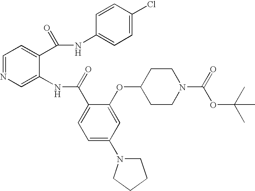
C1=NC=C(NC(C2=CC=C(N3CCCC3)C=C2OC2CCN(C(=O)OC(C)(C)C)CC2)=O)C(C(NC2=CC=C(Cl)C=C2)=O)=C1
